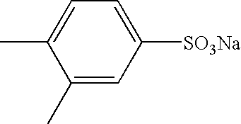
CC1=CC=C([SO3Na])C=C1C
